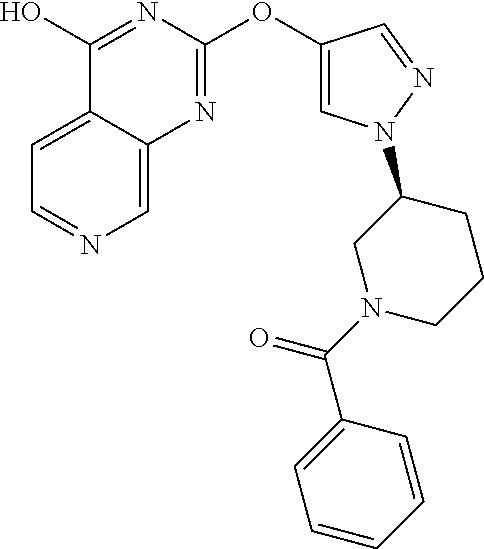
C1=C2C(=CC=N1)C(O)=NC(OC1=CN(C3CN(C(=O)C4=CC=CC=C4)CCC3)N=C1)=N2
